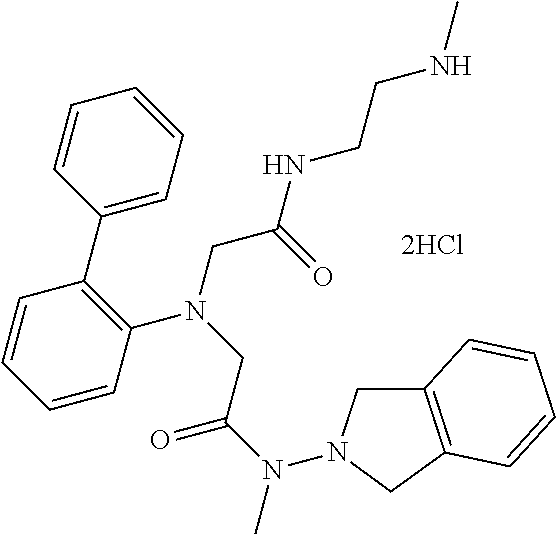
N(C(CN(CC(=O)NCCNC)C1=C(C2=CC=CC=C2)C=CC=C1)=O)(C)N1CC2=C(C1)C=CC=C2
